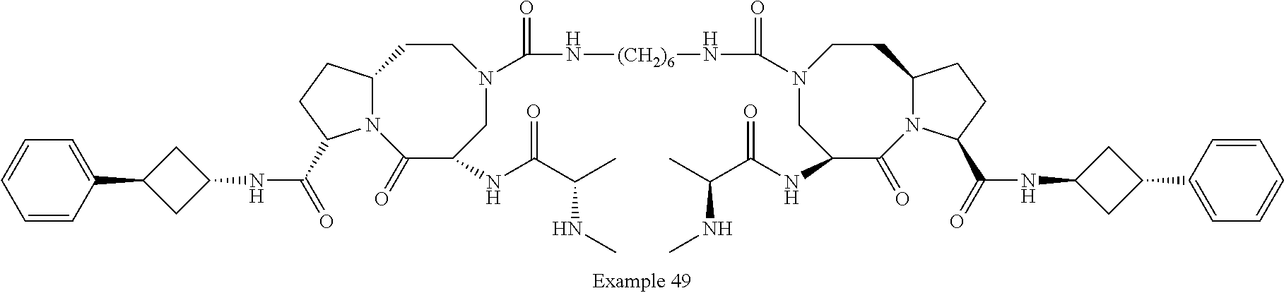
N(C(=O)C1N2C(CC1)CCN(C(=O)N[(CH2)6]NC(=O)N1CC(NC(C(C)NC)=O)C(=O)N3C(CC1)CCC3C(=O)NC1CC(C3=CC=CC=C3)C1)CC(NC(C(C)NC)=O)C2=O)C1CC(C2=CC=CC=C2)C1
